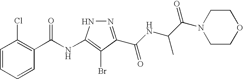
C1=CC=CC(C(NC2=C(Br)C(C(=O)NC(C)C(=O)N3CCOCC3)=NN2)=O)=C1Cl
